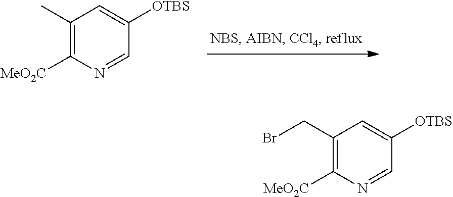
C1(C)=C([MeO2C])N=CC([OTBS])=C1.C1(CBr)=C([MeO2C])N=CC([OTBS])=C1
